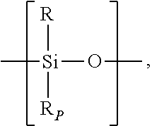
C[Si](OC)([R])[RP]
